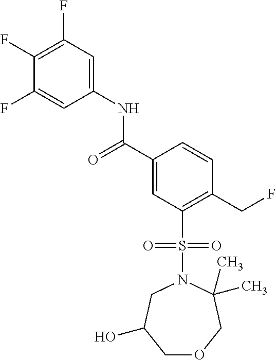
C1(F)=C(F)C=C(NC(C2=CC(S(N3CC(O)COCC3(C)C)(=O)=O)=C(CF)C=C2)=O)C=C1F
